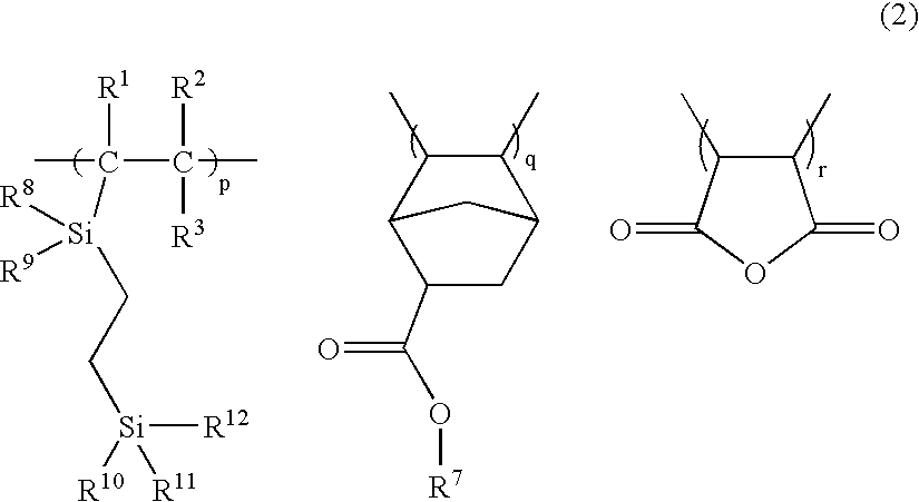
C1(C)C(C)C2C(C(O[R7])=O)CC1C2.C(C(C)([R2])[R3])(C)([R1])[Si](CC[Si]([R12])([R10])[R11])([R8])[R9].C1(C)C(C)C(=O)OC1=O
